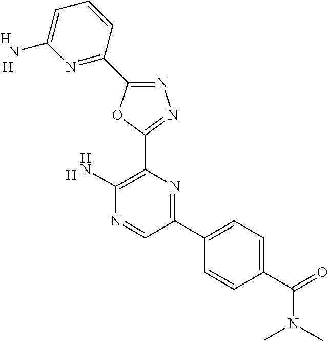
[H].C1(N)=C(C2=NN=C(C3=NC(N)=CC=C3)O2)N=C(C2=CC=C(C(N(C)C)=O)C=C2)C=N1.[H].[H]
